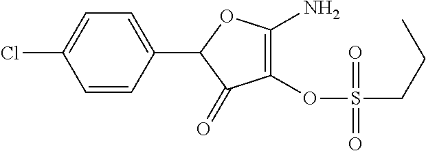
C1(OS(=O)(CCC)=O)=C(N)OC(C2=CC=C(Cl)C=C2)C1=O
